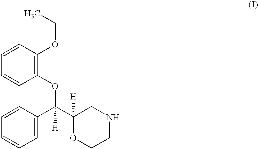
C1=CC(OCC)=C(OC(C2([H])OCCNC2)(C2=CC=CC=C2)[H])C=C1
